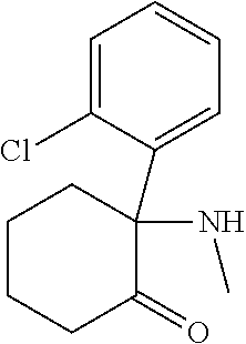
C1=C(Cl)C(C2(NC)CCCCC2=O)=CC=C1
